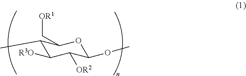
C1(C)C([R3O])C([OR2])C(OC)OC1C[OR1]
